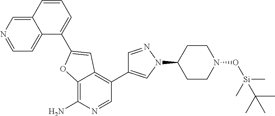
C12=CN=CC=C1C(C1=CC3=C(C4=CN(C5CCN(O[Si](C)(C)C(C)(C)C)CC5)N=C4)C=NC(N)=C3O1)=CC=C2
